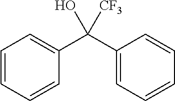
C1=CC=CC(C(C2=CC=CC=C2)(O)[CF3])=C1
